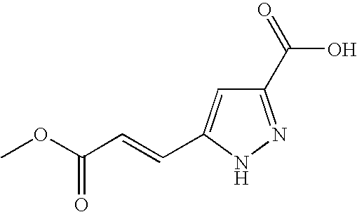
C1(C(=O)O)=NNC(C=CC(OC)=O)=C1
